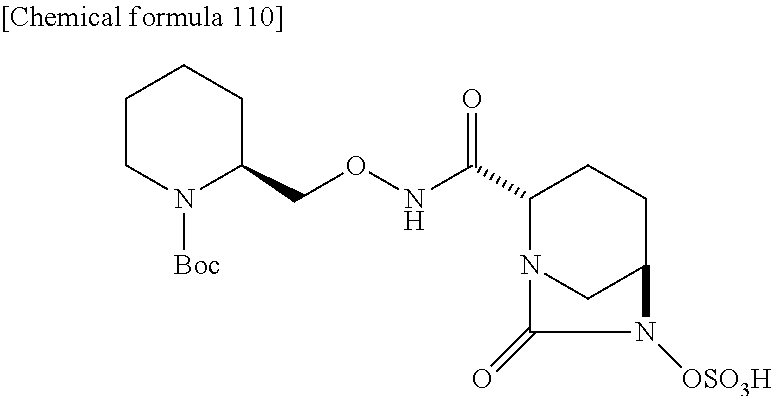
C1(CONC(C2N3CC(CC2)N([OSO3H])C3=O)=O)CCCCN1[Boc]
